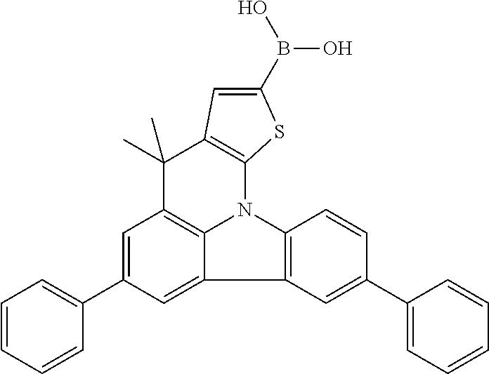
C1=C(C2=CC=CC=C2)C=C2C3=C1C(C)(C)C1=C(N3C3=C2C=C(C2=CC=CC=C2)C=C3)SC(B(O)O)=C1
